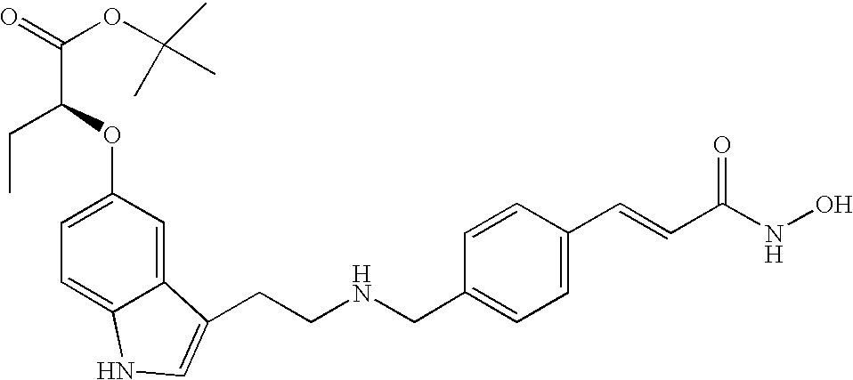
C1(OC(CC)C(=O)OC(C)(C)C)=CC=C2C(=C1)C(CCNCC1=CC=C(C=CC(NO)=O)C=C1)=CN2
